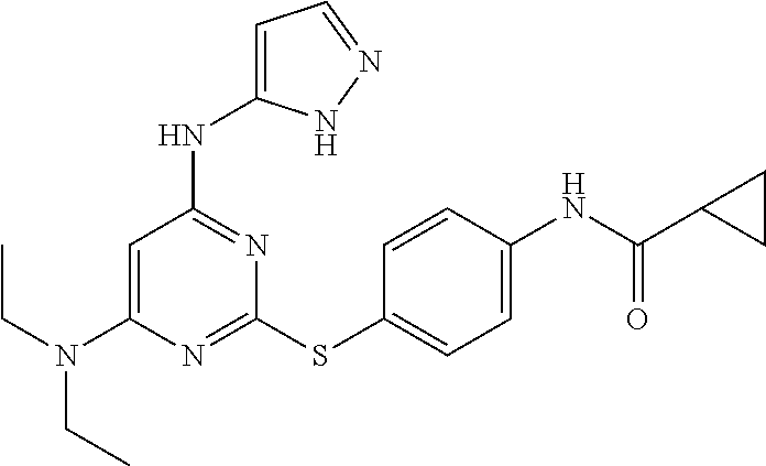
N1=C(SC2=CC=C(NC(C3CC3)=O)C=C2)N=C(NC2=CC=NN2)C=C1N(CC)CC
